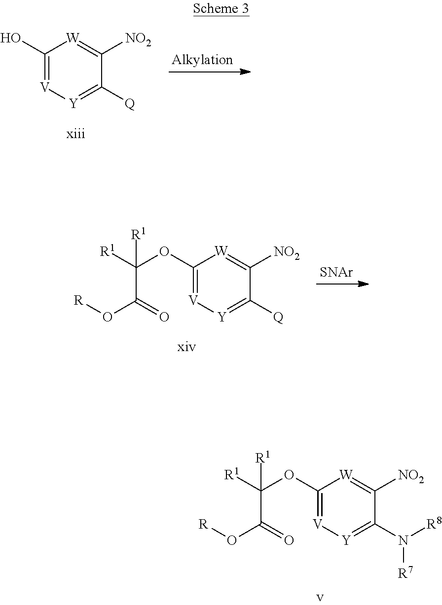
C1(O)=[V][Y]=C([Q])C([NO2])=[W]1.C1(OC([R1])(C(=O)O[R])[R1])=[V][Y]=C([Q])C([NO2])=[W]1.[SNAr].C1(OC([R1])(C(=O)O[R])[R1])=[V][Y]=C(N([R8])[R7])C([NO2])=[W]1
